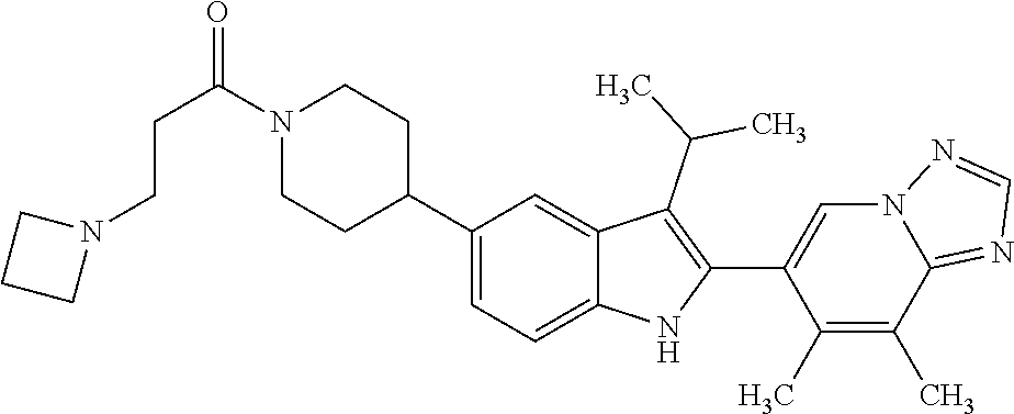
N1(C(CCN2CCC2)=O)CCC(C2=CC=C3C(=C2)C(C(C)C)=C(C2=CN4C(=NC=N4)C(C)=C2C)N3)CC1
